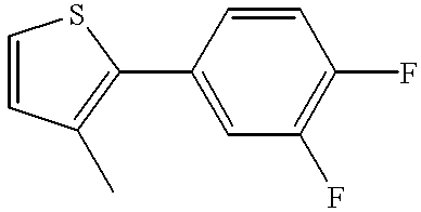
C1(C2=C(C)C=CS2)=CC(F)=C(F)C=C1
